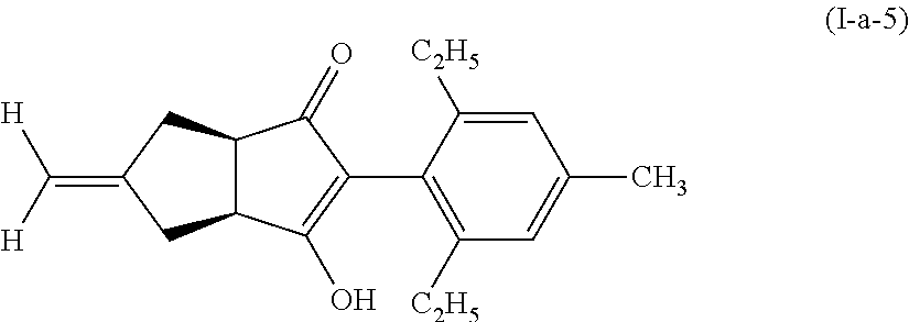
C1(=C([H])[H])CC2C(C1)C(=O)C(C1=C([C2H5])C=C(C)C=C1[C2H5])=C2O
